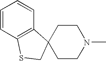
C1=CC2=C(C=C1)C1(CS2)CCN(C)CC1
